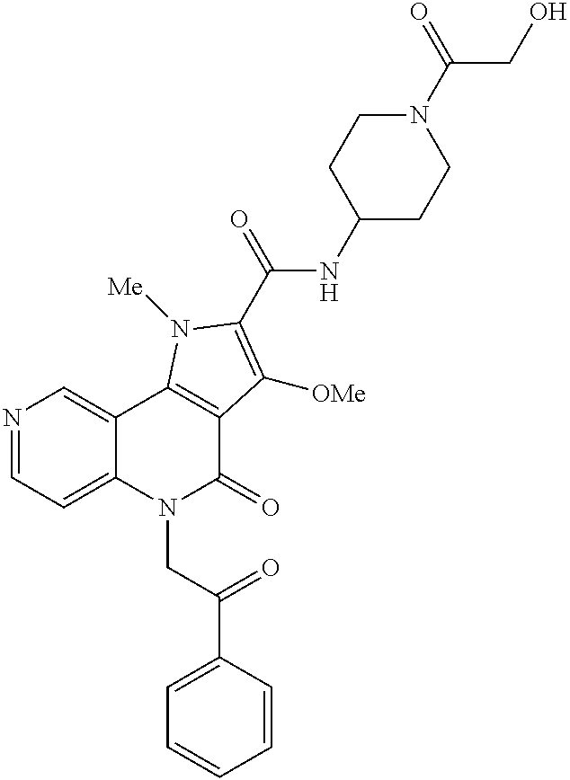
C12=CC=NC=C1C1=C(C(=O)N2CC(C2=CC=CC=C2)=O)C([OMe])=C(C(=O)NC2CCN(C(=O)CO)CC2)N1[Me]
